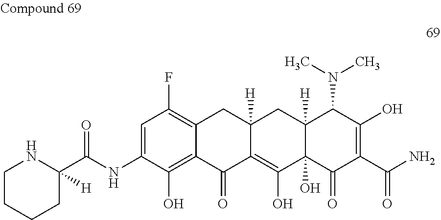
C1=C(NC(C2([H])NCCCC2)=O)C(O)=C2C(=C1F)CC1([H])C(=C(O)C3(O)C([H])(C1)C(N(C)C)C(O)=C(C(N)=O)C3=O)C2=O
